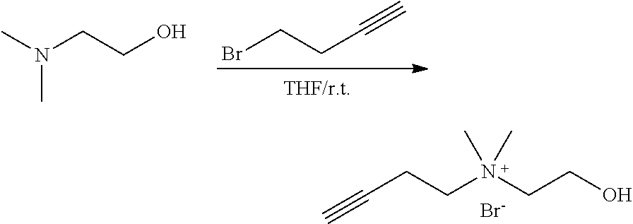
CN(CCO)C.BrCCC#C.C(CCN(CCO)(C)C)#C.[Br-]
